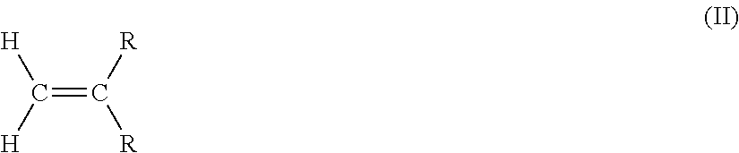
C(=C([R])[R])([H])[H]
